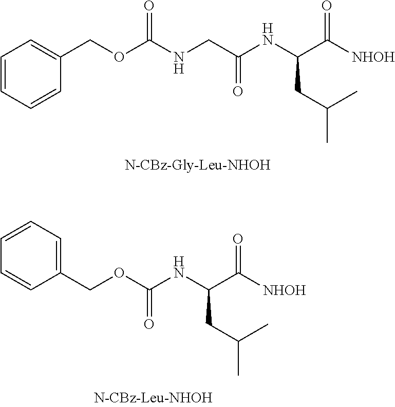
C1=CC=CC(COC(NCC(NC(C([NHOH])=O)CC(C)C)=O)=O)=C1.C(OC(NC(C([NHOH])=O)CC(C)C)=O)C1=CC=CC=C1
